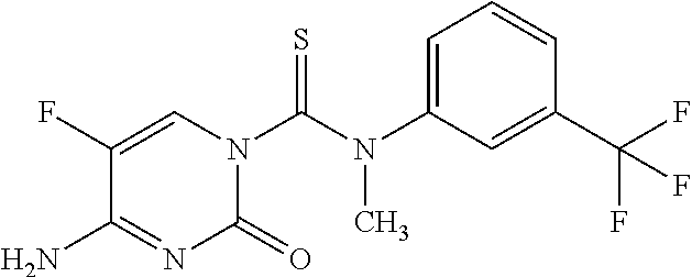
C1=C(F)C(N)=NC(=O)N1C(N(C1=CC=CC(C(F)(F)F)=C1)C)=S
